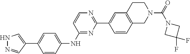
C1=CC(NC2=NC(C3=CC4=C(C=C3)CN(C(=O)N3CC(F)(F)C3)CC4)=NC=C2)=CC=C1C1=CNN=C1
